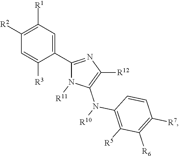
C1(C2=NC([R12])=C(N(C3=C([R5])C([R6])=C([R7])C=C3)[R10])N2[R11])=CC([R1])=C([R2])C=C1[R3]
